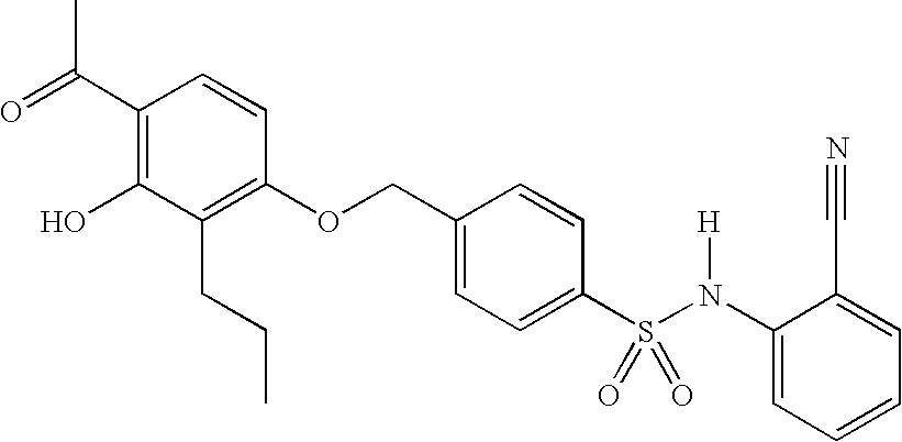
C1(C(=O)C)=C(O)C(CCC)=C(OCC2=CC=C(S(N(C3=CC=CC=C3C#N)[H])(=O)=O)C=C2)C=C1
